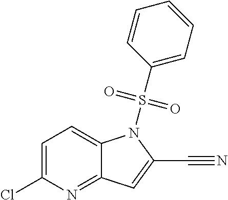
C1=C(Cl)N=C2C(=C1)N(S(=O)(=O)C1=CC=CC=C1)C(C#N)=C2
